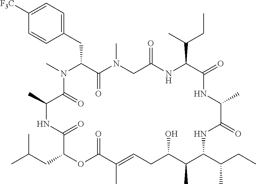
C1([F3C])=CC=C(CC2C(=O)N(C)CC(=O)NC(C(C)CC)C(=O)NC(C)C(=O)NC(C(C)CC)C(C)C(O)CC=C(C)C(=O)OC(CC(C)C)C(=O)NC(C)C(=O)N2C)C=C1
